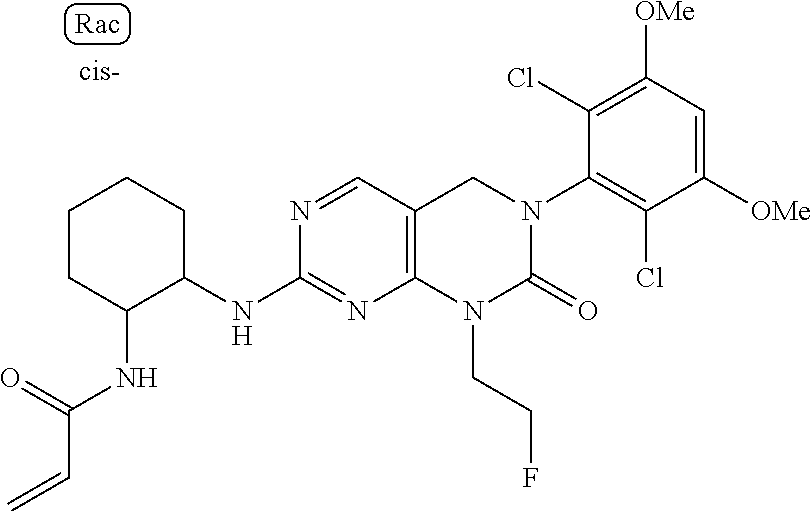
C1(Cl)=C([OMe])C=C([OMe])C(Cl)=C1N1CC2=C(N=C(NC3CCCCC3NC(C=C)=O)N=C2)N(CCF)C1=O
